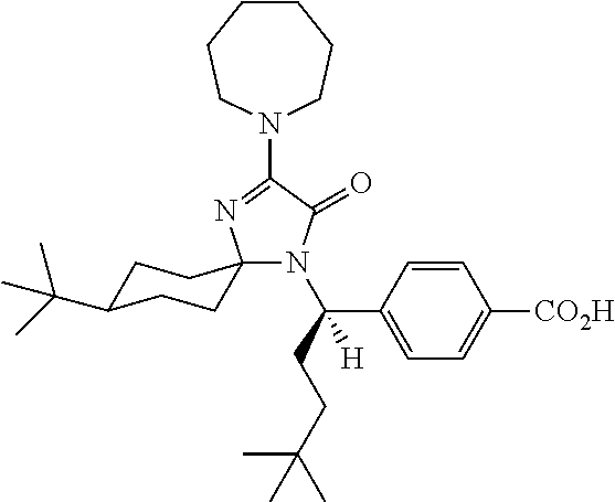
N1(C2=NC3(N(C(CCC(C)(C)C)(C4=CC=C([CO2H])C=C4)[H])C2=O)CCC(C(C)(C)C)CC3)CCCCCC1
